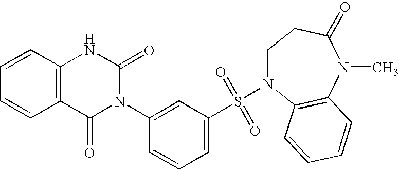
C1=CC2=C(C=C1)C(=O)N(C1=CC(S(=O)(=O)N3CCC(=O)N(C)C4=C3C=CC=C4)=CC=C1)C(=O)N2
